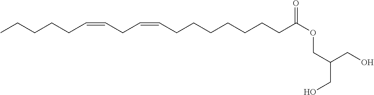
CCCCCC=CCC=CCCCCCCCC(OCC(CO)CO)=O
